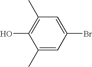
C1(C)=CC(Br)=CC(C)=C1O
